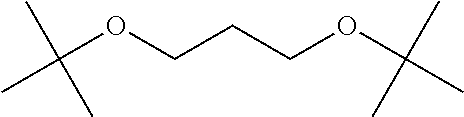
CC(OCCCOC(C)(C)C)(C)C
